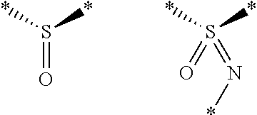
S(=O)(*)*.S(=O)(*)(*)=N*
